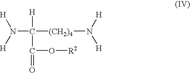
N(C([(CH2)4]N([H])[H])([H])C(=O)O[R2])([H])[H]
